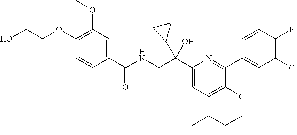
C1(C(CNC(C2=CC(OC)=C(OCCO)C=C2)=O)(O)C2CC2)=CC2=C(C(C3=CC(Cl)=C(F)C=C3)=N1)OCCC2(C)C
